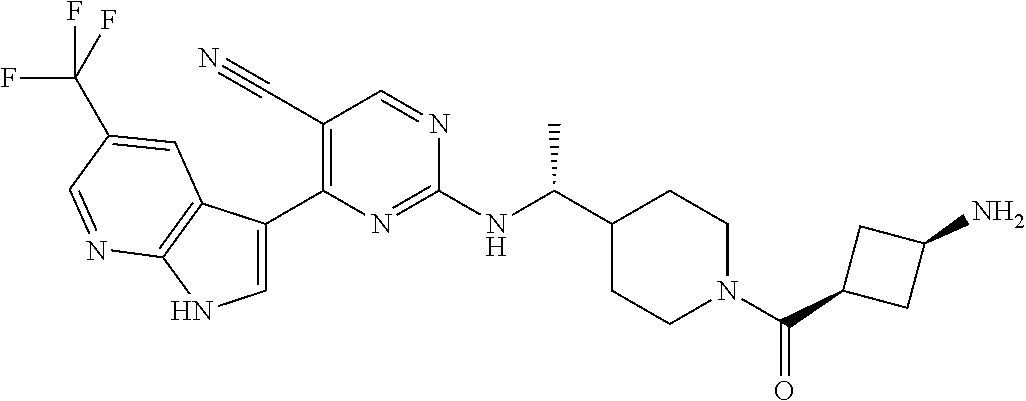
C1(C#N)=C(C2=CNC3=C2C=C(C(F)(F)F)C=N3)N=C(NC(C2CCN(C(C3CC(N)C3)=O)CC2)C)N=C1
